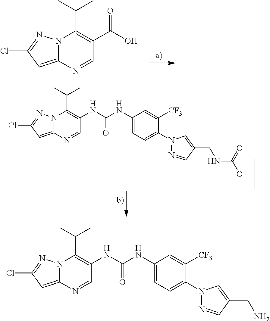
N12C(=CC(Cl)=N1)N=CC(C(O)=O)=C2C(C)C.N12C(=CC(Cl)=N1)N=CC(NC(NC1=CC=C(N3N=CC(CNC(OC(C)(C)C)=O)=C3)C([CF3])=C1)=O)=C2C(C)C.N12C(=CC(Cl)=N1)N=CC(NC(NC1=CC=C(N3N=CC(CN)=C3)C([CF3])=C1)=O)=C2C(C)C
